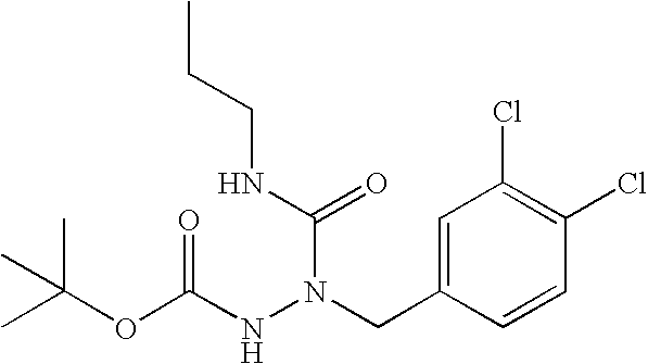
C1=C(CN(NC(OC(C)(C)C)=O)C(NCCC)=O)C=CC(Cl)=C1Cl
